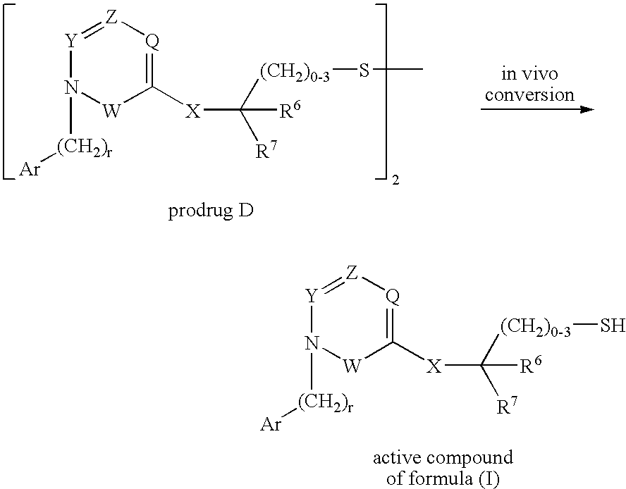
[Y]1=[Z][Q]=C([X]C([(CH2)0-3]SC)([R6])[R7])[W]N1[(CH2)r][Ar].[Y]1=[Z][Q]=C([X]C([(CH2)0-3]S)([R6])[R7])[W]N1[(CH2)r][Ar]
